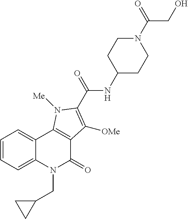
C1=CC=C2C(=C1)C1=C(C(=O)N2CC2CC2)C([OMe])=C(C(NC2CCN(C(CO)=O)CC2)=O)N1[Me]
